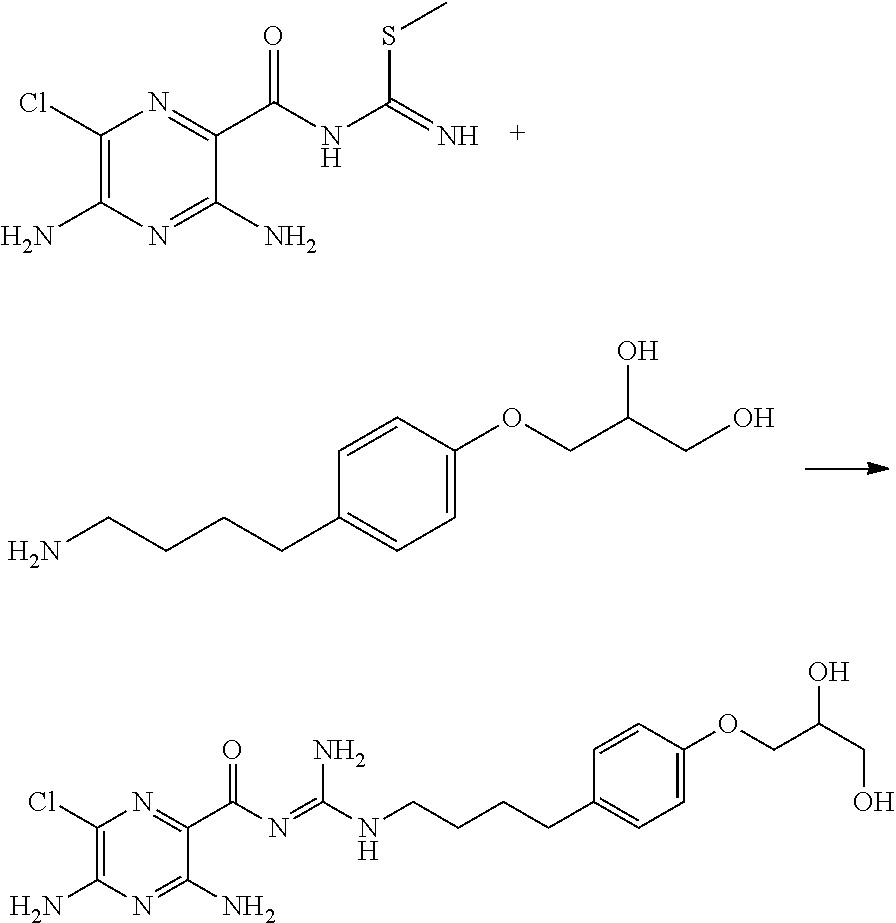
C1(Cl)=C(N)N=C(N)C(C(=O)NC(SC)=N)=N1.C1=C(OCC(CO)O)C=CC(CCCCN)=C1.C1(Cl)=C(N)N=C(N)C(C(=O)N=C(N)NCCCCC2=CC=C(OCC(CO)O)C=C2)=N1
